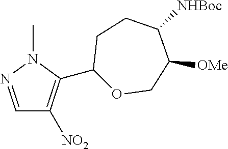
C1=NN(C)C(C2OCC([OMe])C([NHBoc])CC2)=C1[NO2]
